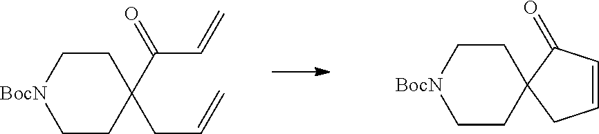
C1CC(C(=O)C=C)(CC=C)CC[BocN]1.C1CC2(CC[BocN]1)C(=O)C=CC2
